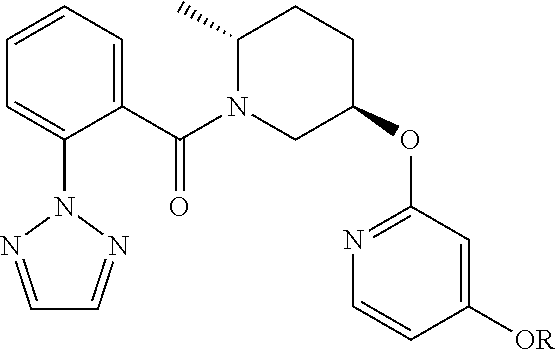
C1(C(N2CC(OC3=NC=CC([OR])=C3)CCC2C)=O)=CC=CC=C1N1N=CC=N1
